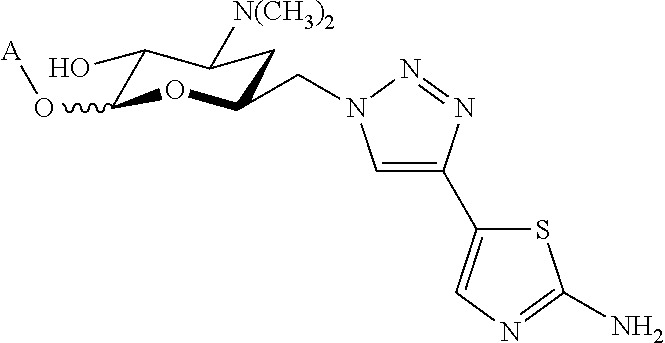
C1(O)C(O[A])OC(CN2C=C(C3=CN=C(N)S3)N=N2)CC1[N(CH3)2]
